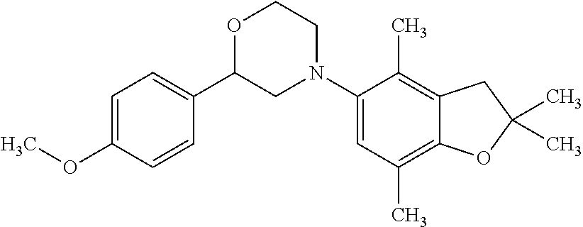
C1=C(OC)C=CC(C2CN(C3=CC(C)=C4C(=C3C)CC(C)(C)O4)CCO2)=C1
